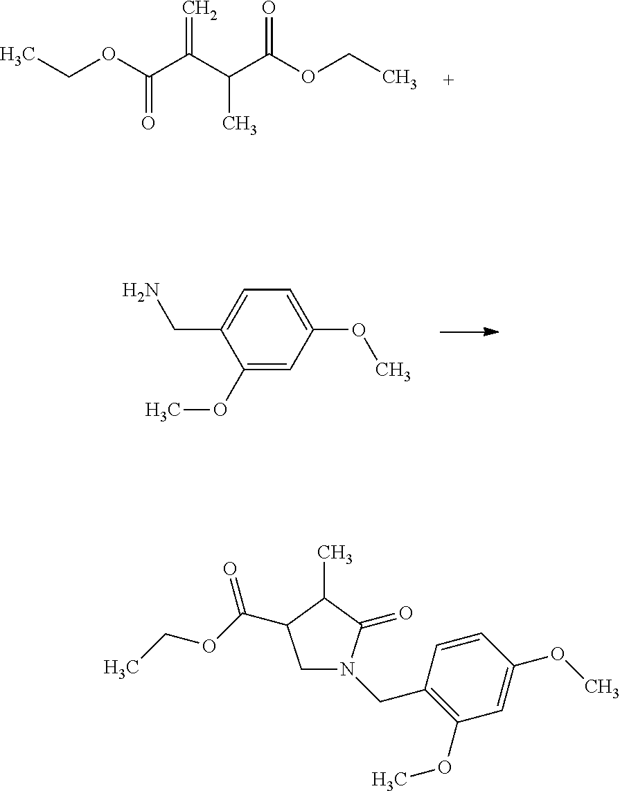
CCOC(C(C(C)C(OCC)=O)=C)=O.C1(OC)=CC(OC)=CC=C1CN.C1(OC)=C(CN2CC(C(OCC)=O)C(C)C2=O)C=CC(OC)=C1
